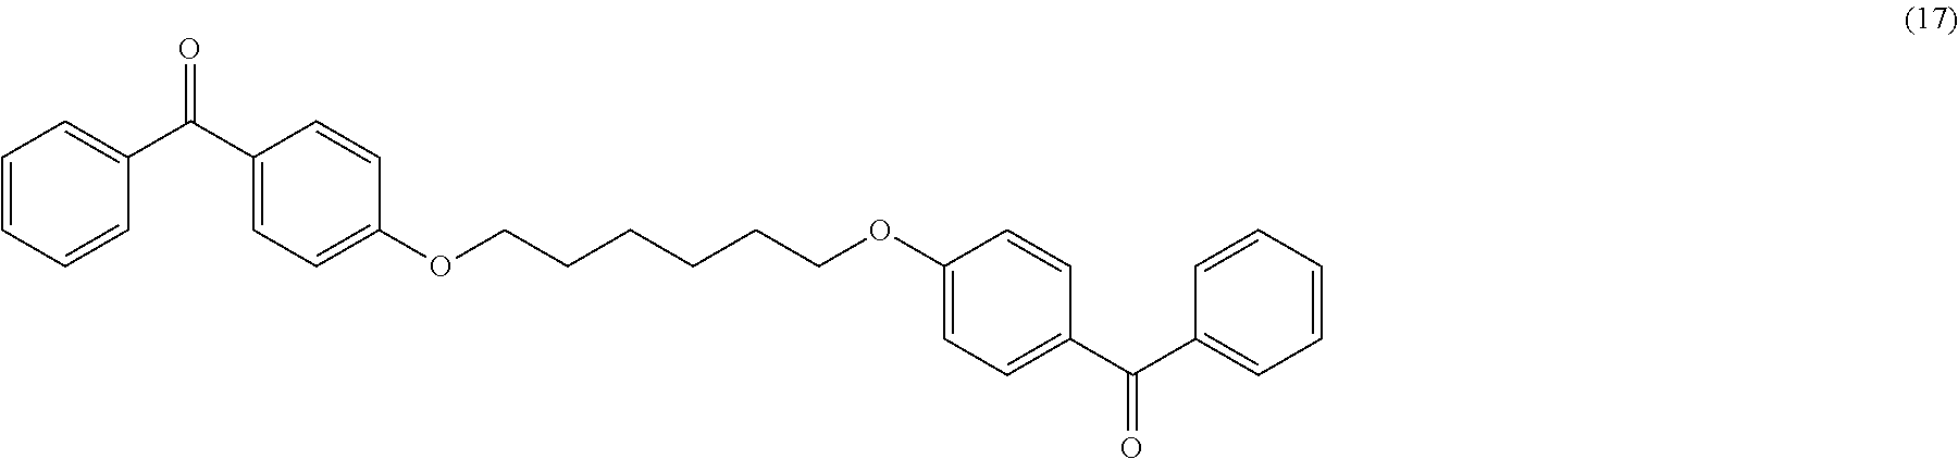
C1=CC=CC(C(C2=CC=C(OCCCCCCOC3=CC=C(C(=O)C4=CC=CC=C4)C=C3)C=C2)=O)=C1
